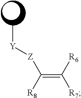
C[Y][Z]C(=C([R7])[R6])[R8]
